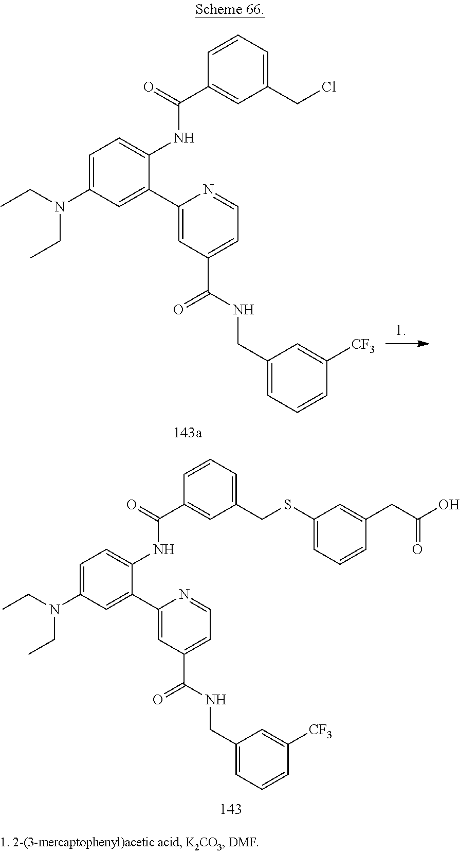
CCN(C1=CC=C(NC(C2=CC(CCl)=CC=C2)=O)C(C2=CC(C(NCC3=CC=CC([CF3])=C3)=O)=CC=N2)=C1)CC.CCN(C1=CC=C(NC(C2=CC(CSC3=CC=CC(CC(O)=O)=C3)=CC=C2)=O)C(C2=CC(C(NCC3=CC=CC([CF3])=C3)=O)=CC=N2)=C1)CC
